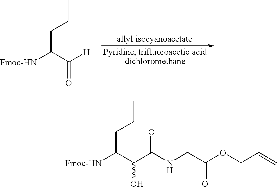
C(CCC)([Fmoc-HN])C([H])=O.C(CCC)([Fmoc-HN])C(C(NCC(OCC=C)=O)=O)O
